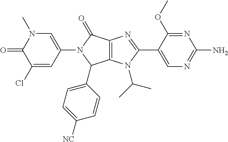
C12=C(N(C(C)C)C(C3=CN=C(N)N=C3OC)=N1)C(C1=CC=C([NC])C=C1)N(C1=CN(C)C(=O)C(Cl)=C1)C2=O
